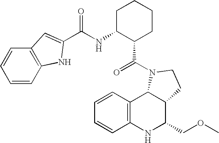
C12=C(NC(COC)C3C1N(C(=O)C1CCCCC1NC(=O)C1=CC4=C(C=CC=C4)N1)CC3)C=CC=C2
